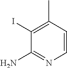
C1=CC(C)=C(I)C(N)=N1
